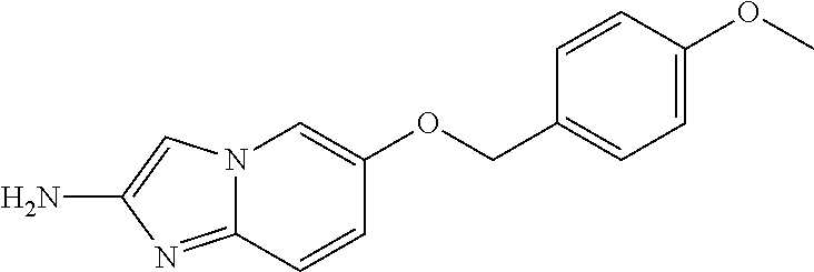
N12C(=NC(N)=C1)C=CC(OCC1=CC=C(OC)C=C1)=C2
